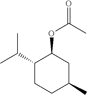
C1(C(C)C)CCC(C)CC1OC(C)=O
